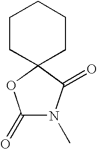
C1(=O)N(C)C(=O)C2(O1)CCCCC2
